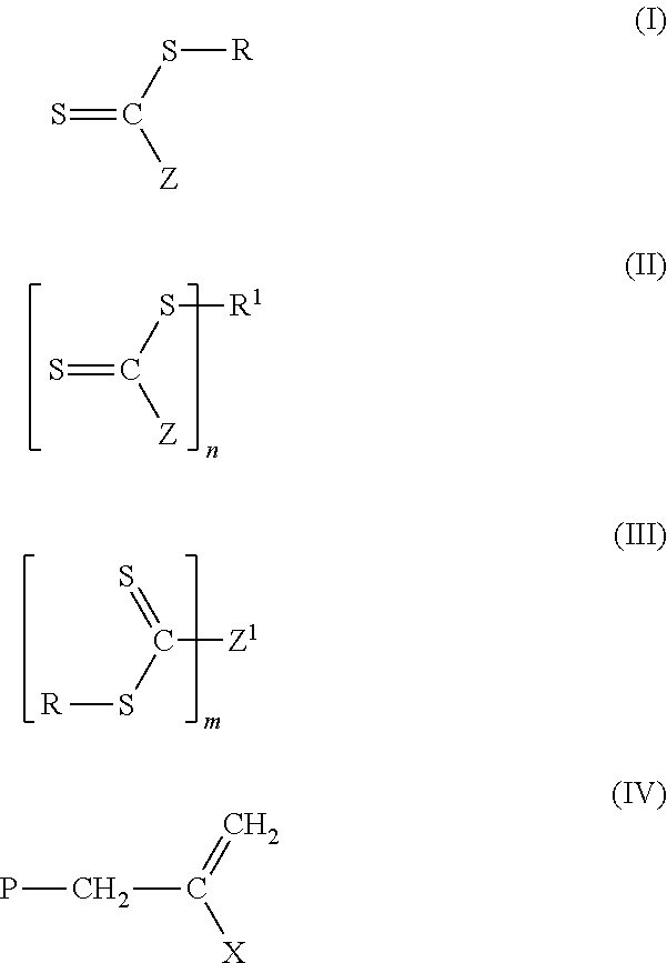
S=C(S[R1])[Z].[Z1]C(S[R])=S.S=C(S[R])[Z].PCC([X])=C
